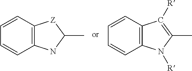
C1=CC2=C(C=C1)NC(C)[Z]2.C1=CC2=C(C=C1)N([R])C(C)=C2[R]
